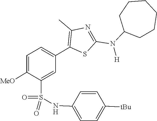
C1CC(N(C2=NC(C)=C(C3=CC=C([MeO])C(S(=O)(=O)NC4=CC=C([tBu])C=C4)=C3)S2)[H])CCCC1
